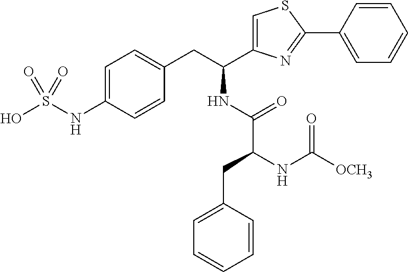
C1=C(C(CC2=CC=C(NS(O)(=O)=O)C=C2)NC(C(NC([OCH3])=O)CC2=CC=CC=C2)=O)N=C(C2=CC=CC=C2)S1
